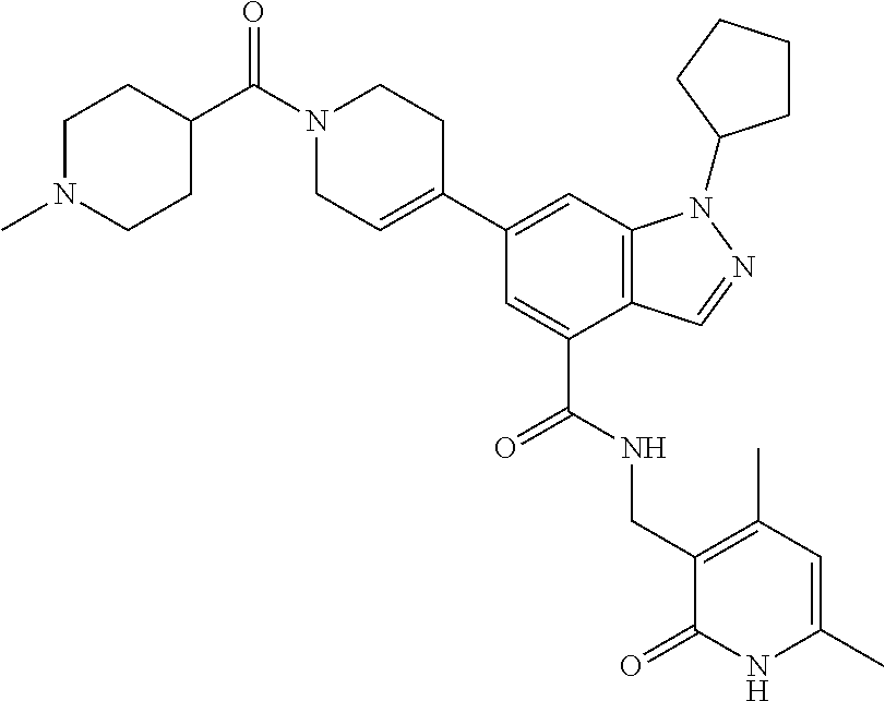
C12=C(C=C(C3=CCN(C(=O)C4CCN(C)CC4)CC3)C=C1C(=O)NCC1=C(C)C=C(C)NC1=O)N(C1CCCC1)N=C2
